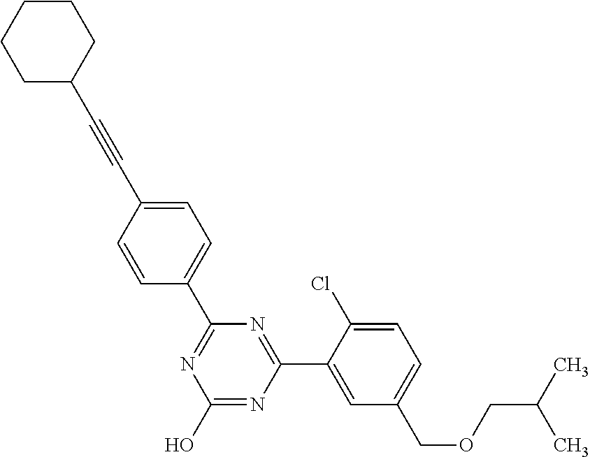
N1=C(C2=CC=C(C#CC3CCCCC3)C=C2)N=C(C2=CC(COCC(C)C)=CC=C2Cl)N=C1O
